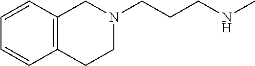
C12=C(CCN(CCCNC)C1)C=CC=C2
